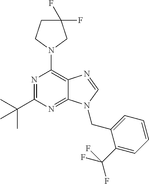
C1(C(C)(C)C)=NC(N2CC(F)(F)CC2)=C2C(=N1)N(CC1=CC=CC=C1C(F)(F)F)C=N2
